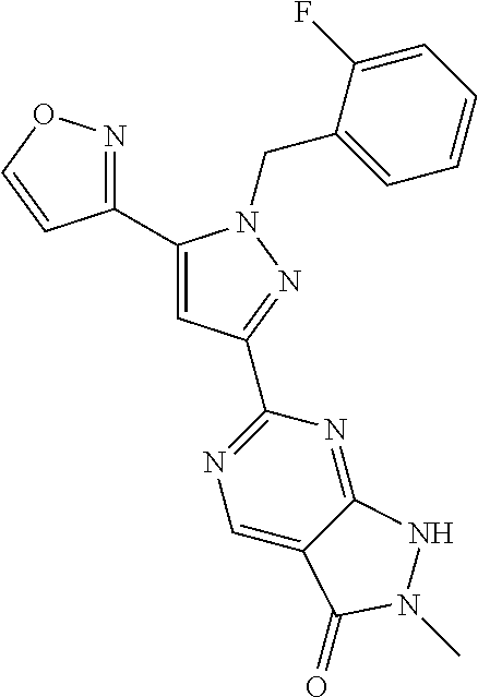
C1(C2=CC(C3=NC=C4C(=N3)NN(C)C4=O)=NN2CC2=CC=CC=C2F)=NOC=C1
